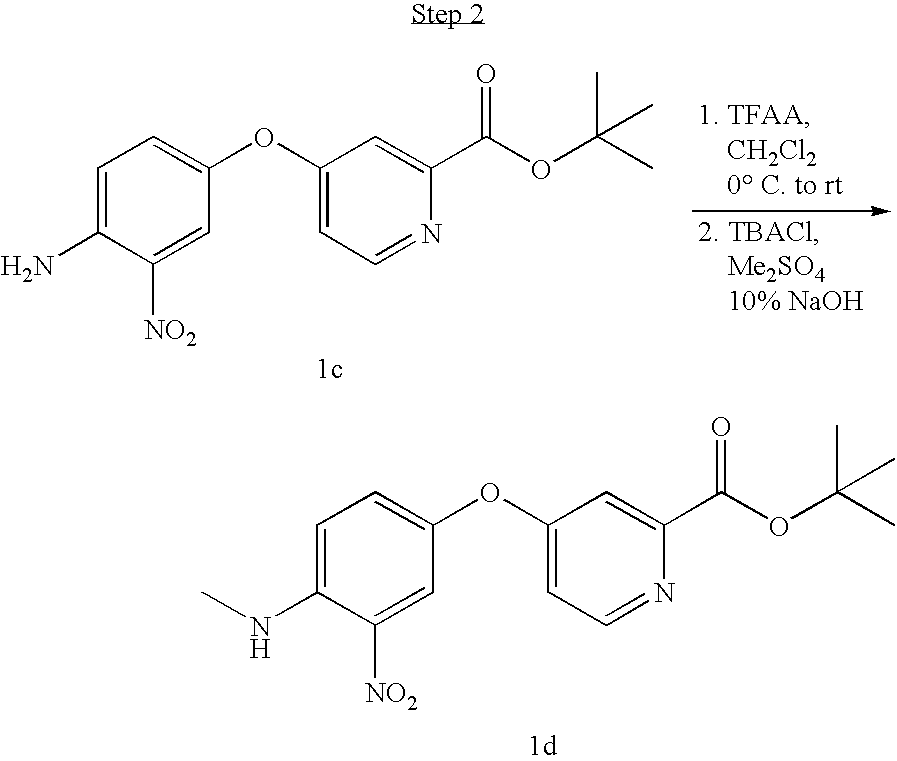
C1=C(NC)C([NO2])=CC(OC2=CC=NC(C(OC(C)(C)C)=O)=C2)=C1.C1=C(N)C([NO2])=CC(OC2=CC=NC(C(OC(C)(C)C)=O)=C2)=C1
